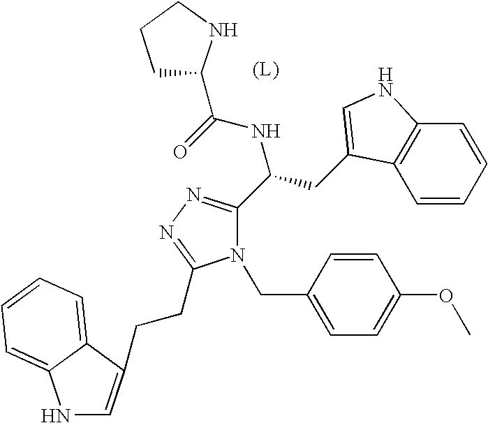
N1(CC2=CC=C(OC)C=C2)C(C(CC2=CNC3=C2C=CC=C3)NC(=O)C2CCCN2)=NN=C1CCC1=CNC2=CC=CC=C12.[(L)]
